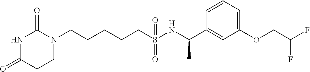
N1C(=O)CCN(CCCCCS(NC(C2=CC(OCC(F)F)=CC=C2)C)(=O)=O)C1=O
